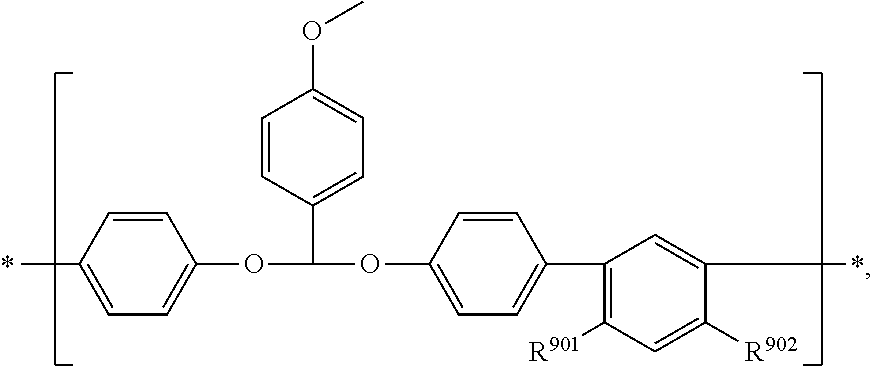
CC1=CC=C(OC(OC2=CC=C(C3=C([R901])C=C([R902])C(C)=C3)C=C2)C2=CC=C(OC)C=C2)C=C1
